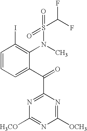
C1=CC=C(C(=O)C2=NC([H3CO])=NC([OCH3])=N2)C(N(S(C(F)F)(=O)=O)C)=C1I
